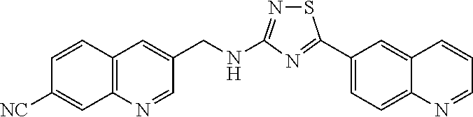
C1(C2=NC(NCC3=CC4=C(N=C3)C=C([NC])C=C4)=NS2)=CC=C2C(=C1)C=CC=N2
